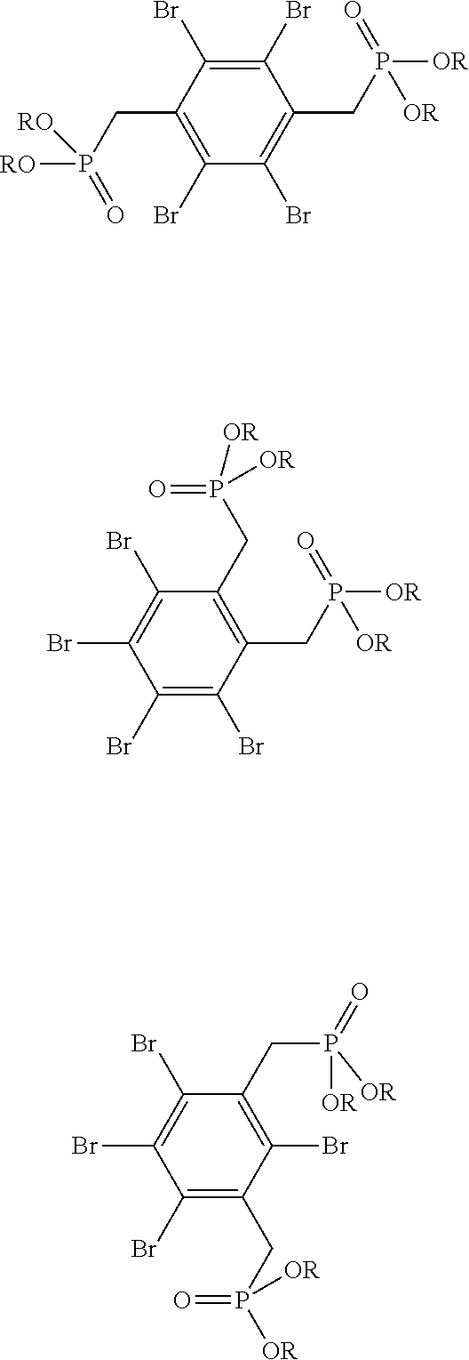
C1(Br)=C(CP([OR])(=O)[OR])C(Br)=C(Br)C(CP([RO])(=O)[RO])=C1Br.C1(Br)=C(Br)C(Br)=C(Br)C(CP(=O)([OR])[OR])=C1CP([OR])(=O)[OR].C1(CP([OR])(=O)[OR])=C(Br)C(Br)=C(Br)C(CP(=O)([OR])[OR])=C1Br
